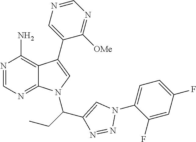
N1=CN=C2C(=C1N)C(C1=CN=CN=C1[OMe])=CN2C(CC)C1=CN(C2=CC=C(F)C=C2F)N=N1
